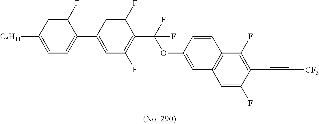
[C5H11]C1=CC=C(C2=CC(F)=C(C(F)(OC3=CC4=C(C(F)=C(C#C[CF3])C(F)=C4)C=C3)F)C(F)=C2)C(F)=C1
